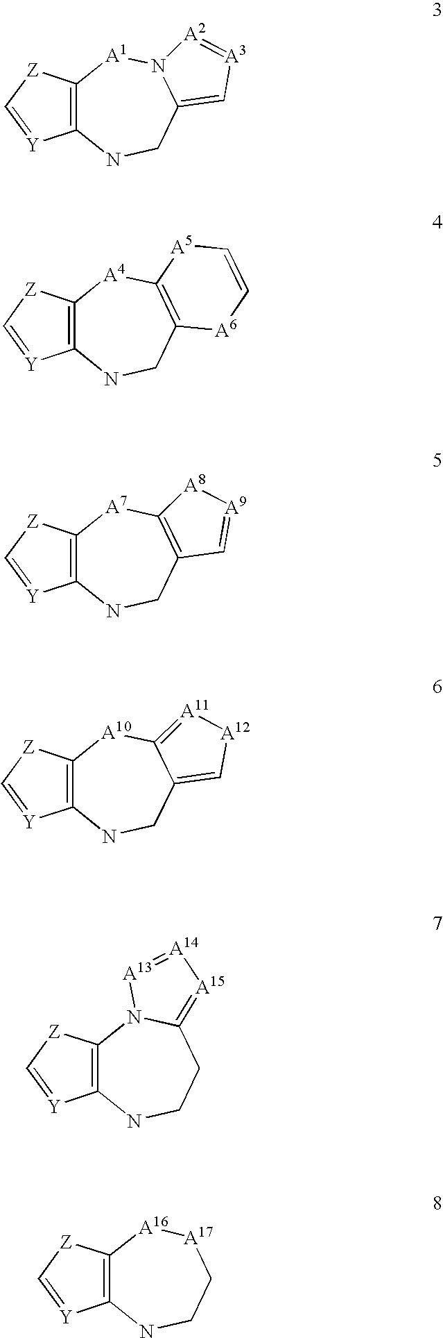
C12=C(NCC3=C[A3]=[A2]N3[A1]1)[Y]=C[Z]2.C12=C(NCC3=C([A4]1)[A5]C=C[A6]3)[Y]=C[Z]2.C12=C(NCC3=C([A7]1)[A8][A9]=C3)[Y]=C[Z]2.C12=C(NCC3=C[A12][A11]=C3[A10]1)[Y]=C[Z]2.C12=C(NCCC3=[A15][A14]=[A13]N13)[Y]=C[Z]2.C12=C(NCC[A17][A16]1)[Y]=C[Z]2
